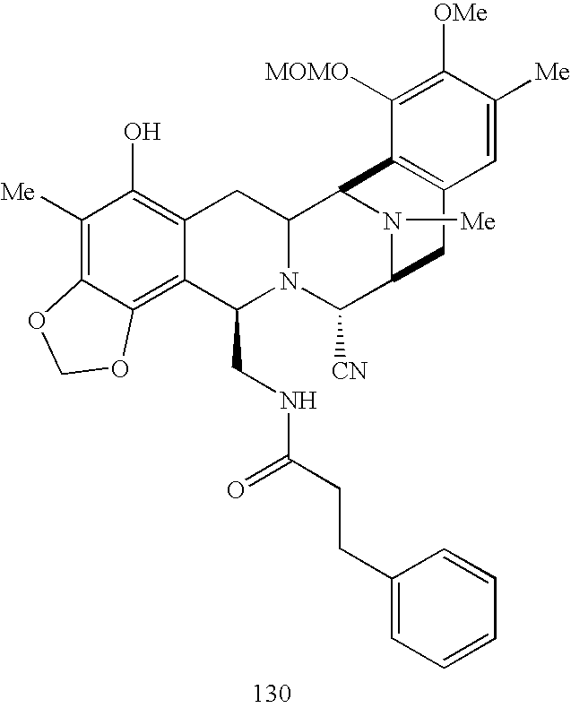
C1([Me])=C2C(=C3C(=C1O)CC1N(C3CNC(CCC3=CC=CC=C3)=O)C([CN])C3N([Me])C1C1=C(C3)C=C([Me])C([OMe])=C1[MOMO])OCO2
